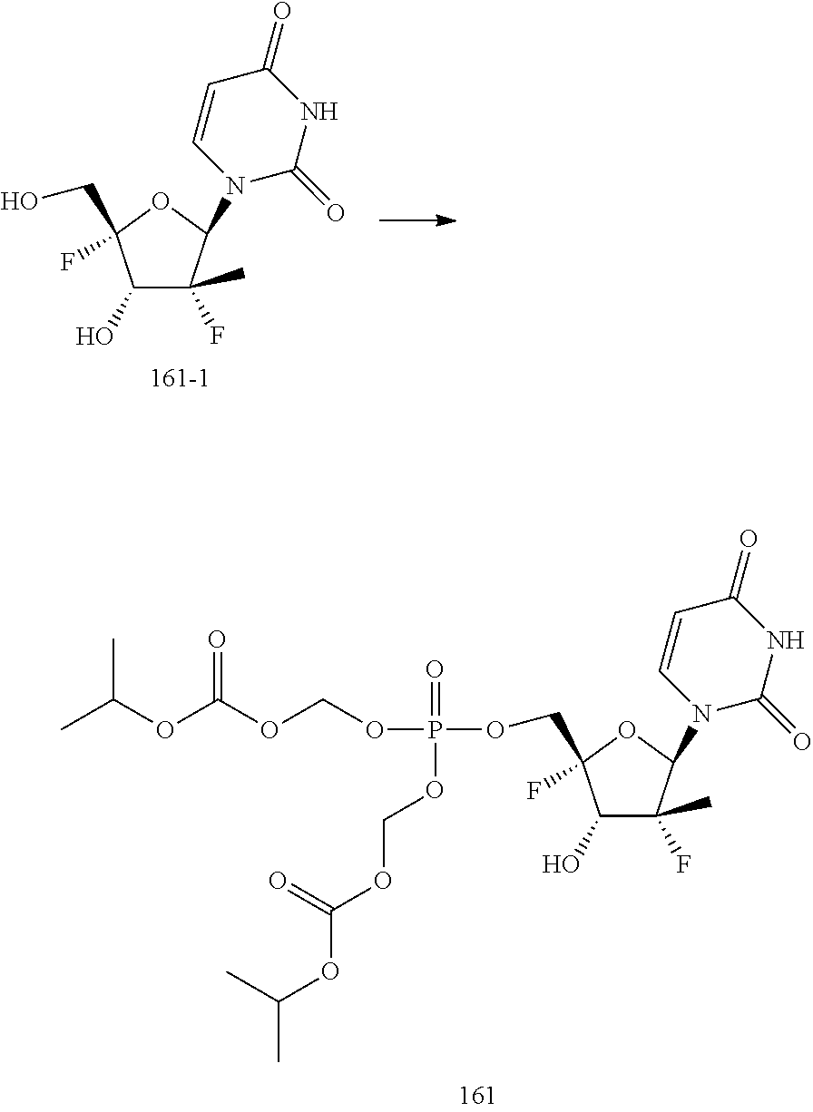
C(C1(F)C(O)C(C)(F)C(N2C(=O)NC(=O)C=C2)O1)O.C(C1(F)C(O)C(C)(F)C(N2C(=O)NC(=O)C=C2)O1)OP(=O)(OCOC(OC(C)C)=O)OCOC(OC(C)C)=O
